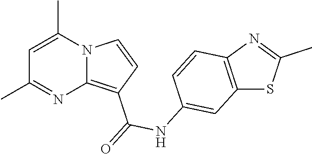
C1=C(C)N2C(=C(C(=O)NC3=CC4=C(C=C3)N=C(C)S4)C=C2)N=C1C
